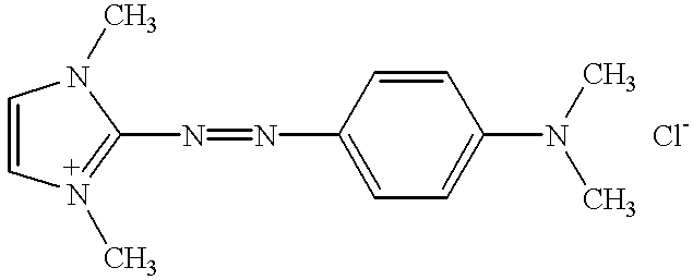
C1=CN(C)=C(N=NC2=CC=C(N(C)C)C=C2)N1C.[Cl-]
